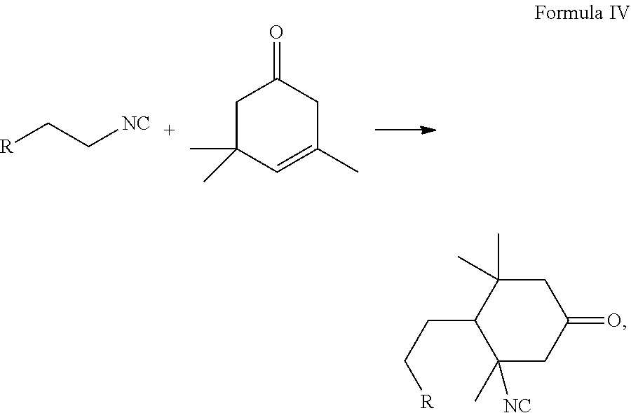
[NC]CC[R].C1C(C)(C)C=C(C)CC1=O.C1(C)([NC])CC(=O)CC(C)(C)C1CC[R]
